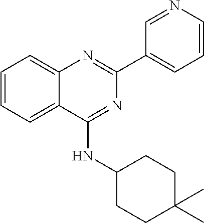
C1=CC=C2C(=C1)N=C(C1=CC=CN=C1)N=C2NC1CCC(C)(C)CC1
